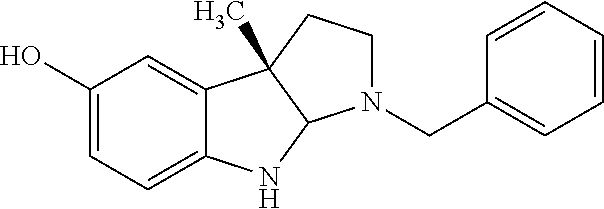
C1(O)=CC=C2C(=C1)C1(C)C(N2)N(CC2=CC=CC=C2)CC1
